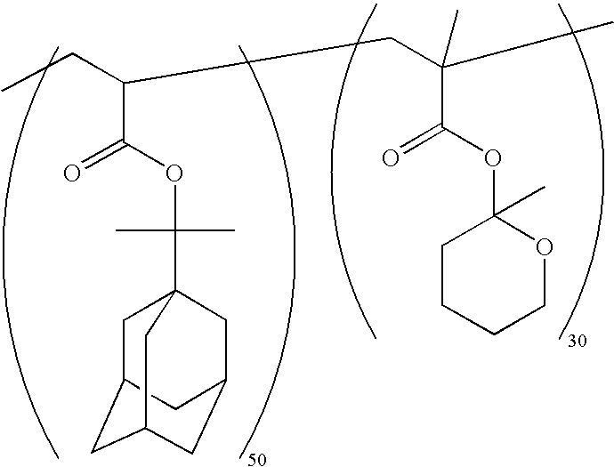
C1C2CC3CC(CC1(C(OC(C(CC)CC(C(OC1(C)CCCCO1)=O)(C)C)=O)(C)C)C3)C2
